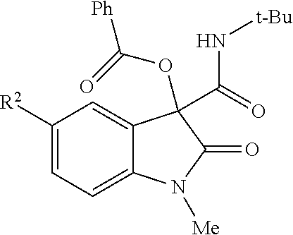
C1([R2])=CC=C2C(=C1)C(C(=O)N[t-Bu])(OC([Ph])=O)C(=O)N2[Me]
